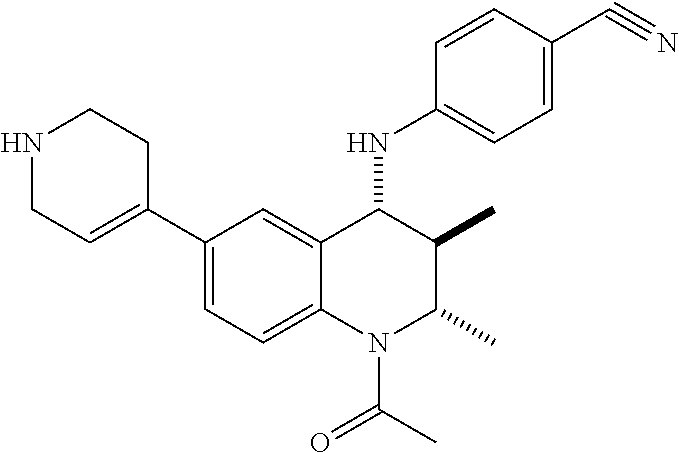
C1(C2=CCNCC2)=CC=C2C(=C1)C(NC1=CC=C(C#N)C=C1)C(C)C(C)N2C(C)=O
